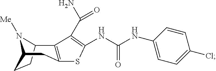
C12CCC(N1[Me])CC1=C2C(C(N)=O)=C(NC(=O)NC2=CC=C(Cl)C=C2)S1
